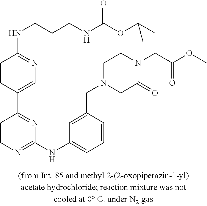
C1(NC2=CC=CC(CN3CC(=O)N(CC(OC)=O)CC3)=C2)=NC=CC(C2=CN=C(NCCCNC(OC(C)(C)C)=O)C=C2)=N1
